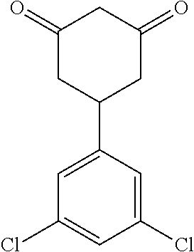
C1(=O)CC(C2=CC(Cl)=CC(Cl)=C2)CC(=O)C1
